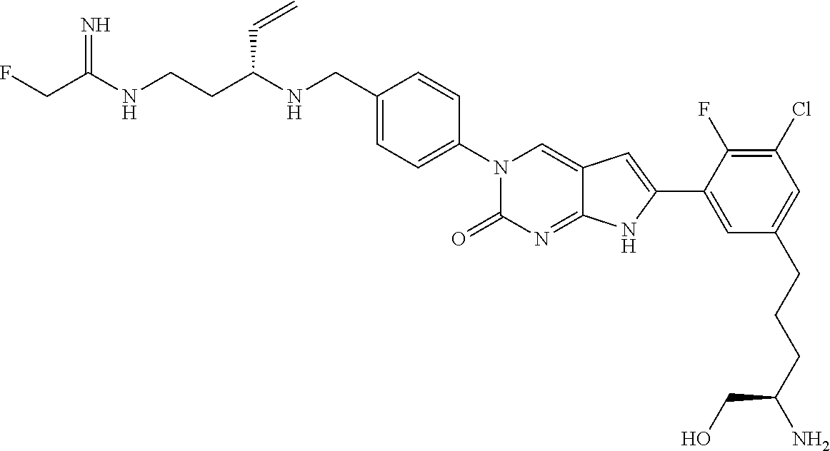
FCC(NCCC(NCC1=CC=C(N2C(=O)N=C3C(=C2)C=C(C2=CC(CCCC(N)CO)=CC(Cl)=C2F)N3)C=C1)C=C)=N
